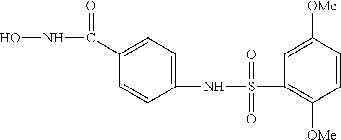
C1(C(NO)=O)=CC=C(NS(=O)(=O)C2=C([OMe])C=CC([OMe])=C2)C=C1
